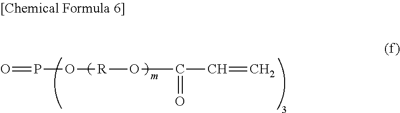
P(=O)O[R]OC(C=C)=O
